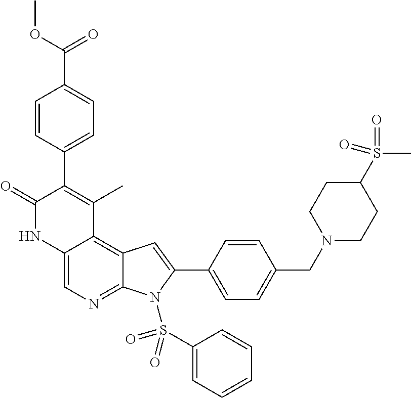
C1=CC(C(OC)=O)=CC=C1C1=C(C)C2=C3C(=NC=C2NC1=O)N(S(=O)(=O)C1=CC=CC=C1)C(C1=CC=C(CN2CCC(S(=O)(=O)C)CC2)C=C1)=C3
